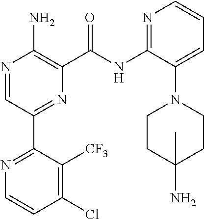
N1=CC(C2=NC=CC(Cl)=C2[CF3])=NC(C(NC2=NC=CC=C2N2CCC(N)(C)CC2)=O)=C1N
